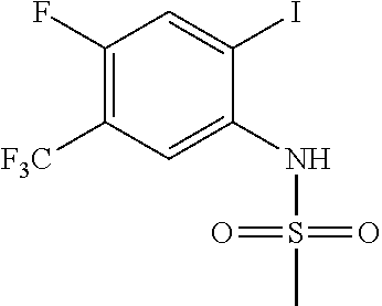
C1(F)=C([F3C])C=C(NS(C)(=O)=O)C(I)=C1
